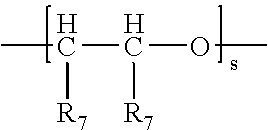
CC(C(OC)[R7])[R7]
